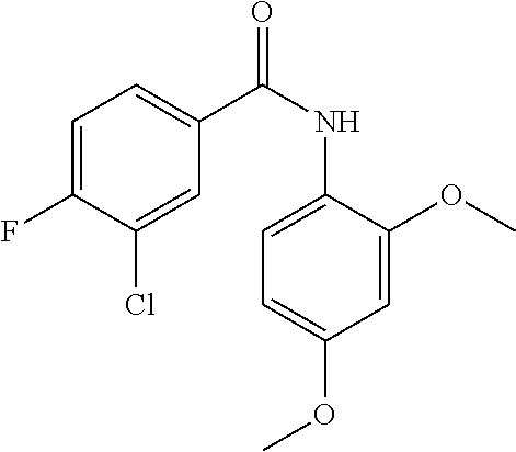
C1(F)=CC=C(C(NC2=CC=C(OC)C=C2OC)=O)C=C1Cl
